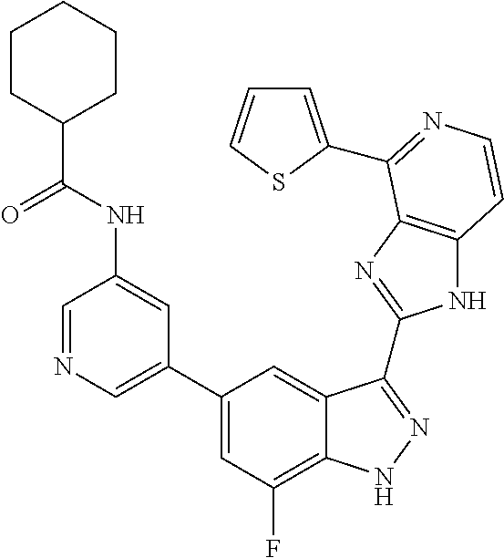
C1=C(C2=CC(F)=C3C(=C2)C(C2=NC4=C(N2)C=CN=C4C2=CC=CS2)=NN3)C=C(NC(=O)C2CCCCC2)C=N1
